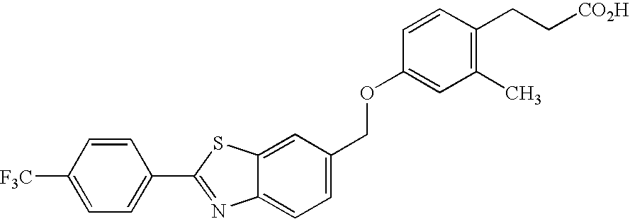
C1=CC([F3C])=CC=C1C1=NC2=CC=C(COC3=CC(C)=C(CC[CO2H])C=C3)C=C2S1
